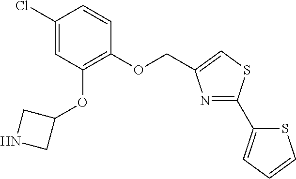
C1(Cl)=CC(OC2CNC2)=C(OCC2=CSC(C3=CC=CS3)=N2)C=C1
